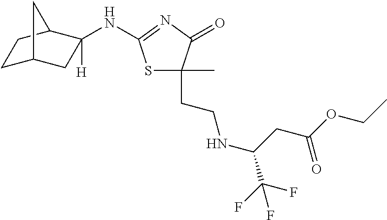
C1C2CC(NC3=NC(=O)C(C)(CCNC(C(F)(F)F)CC(OCC)=O)S3)([H])C(C1)C2
